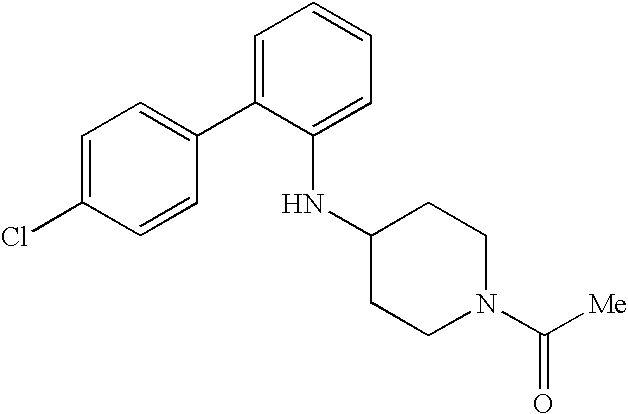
C1=C(Cl)C=CC(C2=CC=CC=C2NC2CCN(C([Me])=O)CC2)=C1
